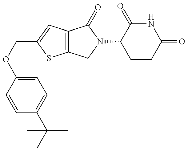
C12=C(C=C(COC3=CC=C(C(C)(C)C)C=C3)S1)C(=O)N(C1CCC(=O)NC1=O)C2
